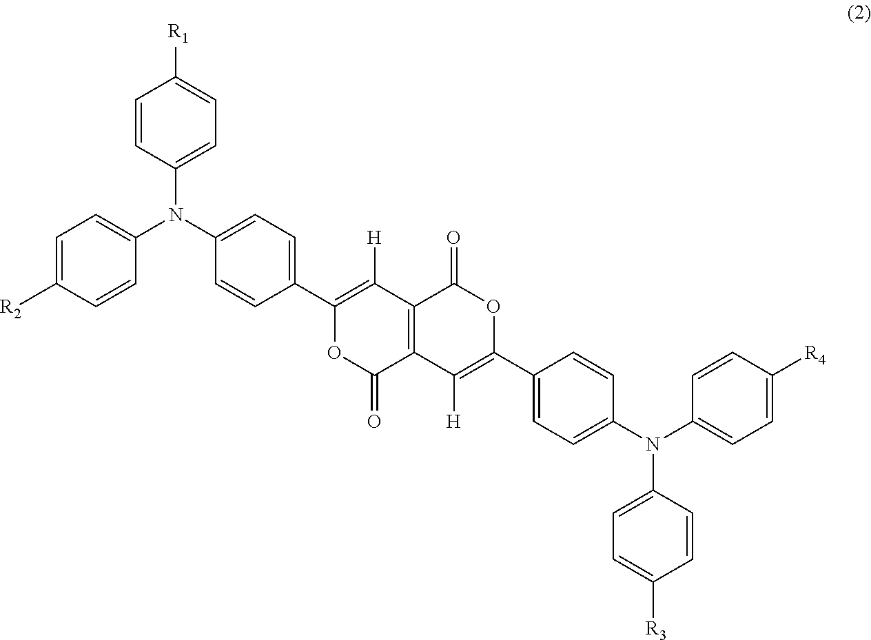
C1=CC(N(C2=CC=C([R2])C=C2)C2=CC=C(C3=C([H])C4=C(C(=O)O3)C([H])=C(C3=CC=C(N(C5=CC=C([R4])C=C5)C5=CC=C([R3])C=C5)C=C3)OC4=O)C=C2)=CC=C1[R1]
